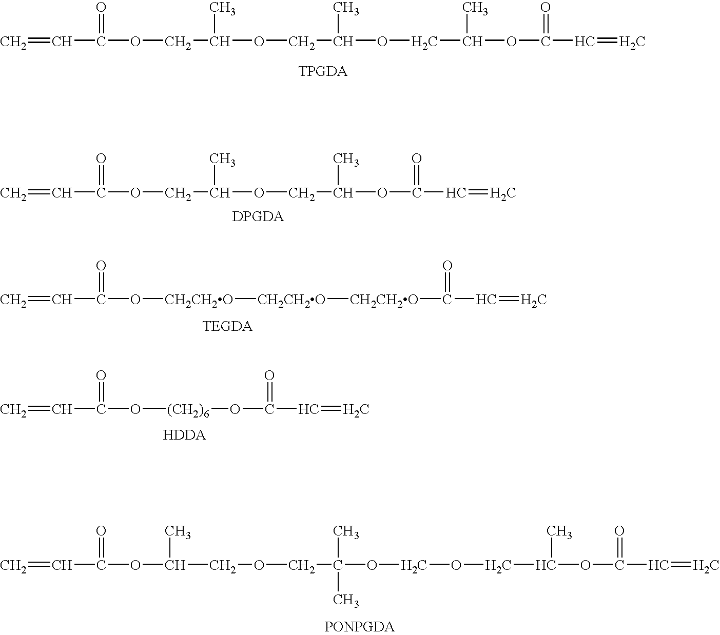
C(=C)C(OC(C)COCC(C)(C)OCOCC(OC(C=C)=O)C)=O.C(=C)C(=O)O[(CH2)6]OC(C=C)=O.C=CC(=O)OCC(OCC(OCC(C)OC(C=C)=O)C)C.C=CC(=O)OCC(OCC(OC(=O)C=C)C)C.C(=C)C(=O)O[CH2CH2O][CH2CH2O][CH2CH2O]C(=O)C=C
